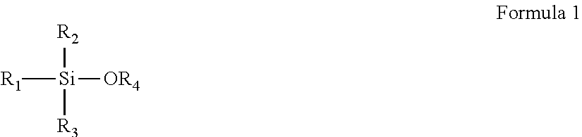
[R1][Si]([OR4])([R2])[R3]
